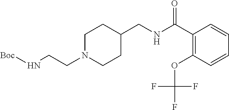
N(CCN1CCC(CNC(C2=C(OC(F)(F)F)C=CC=C2)=O)CC1)[Boc]
